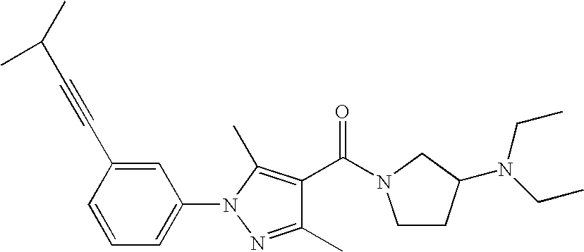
C1(C#CC(C)C)=CC(N2N=C(C)C(C(N3CCC(N(CC)CC)C3)=O)=C2C)=CC=C1
